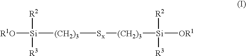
[R1O][Si]([(CH2)3][Sx][(CH2)3][Si]([OR1])([R2])[R3])([R2])[R3]
